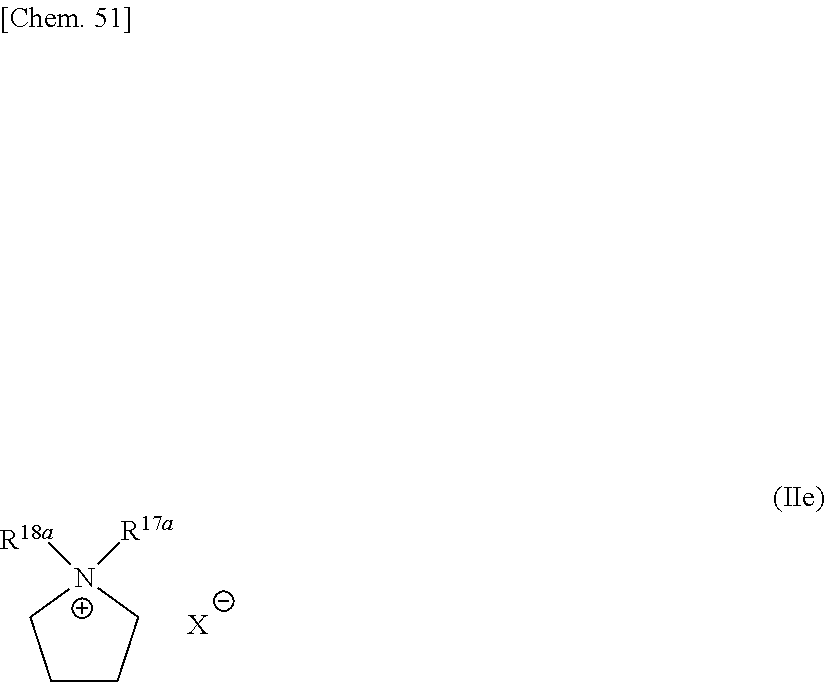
[X].C1CC[N+]([R17a])([R18a])C1
